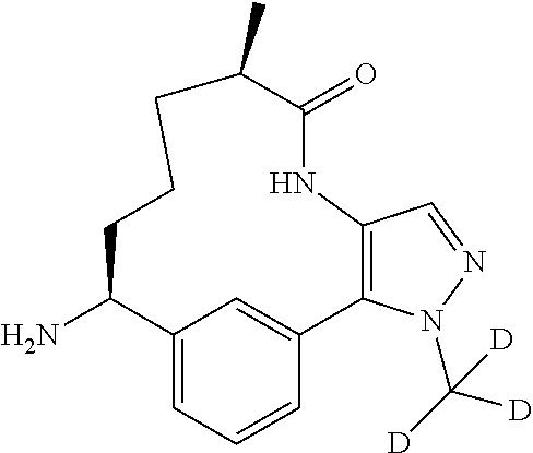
C12=CC=CC(=C1)C1=C(C=NN1C([D])([D])[D])NC(=O)C(C)CCCC2N
